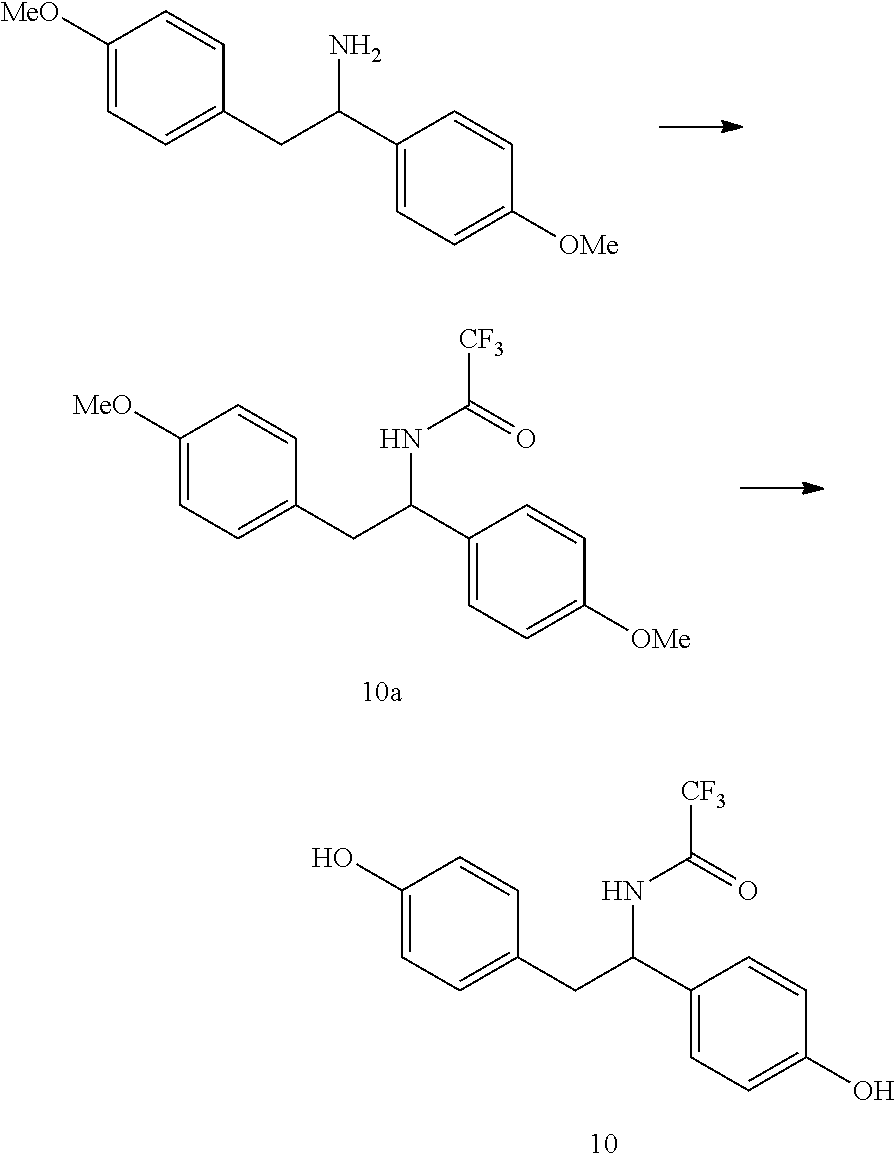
C1([MeO])=CC=C(CC(C2=CC=C([OMe])C=C2)NC([CF3])=O)C=C1.C1([MeO])=CC=C(CC(C2=CC=C([OMe])C=C2)N)C=C1.C1(O)=CC=C(CC(C2=CC=C(O)C=C2)NC([CF3])=O)C=C1
